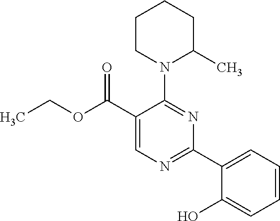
CCOC(C1=CN=C(C2=CC=CC=C2O)N=C1N1C(C)CCCC1)=O
